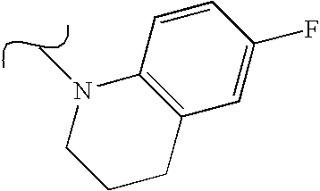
C12=C(CCCN1C)C=C(F)C=C2
